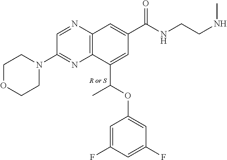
C1(C(OC2=CC(F)=CC(F)=C2)C)=CC(C(NCCNC)=O)=CC2=C1N=C(N1CCOCC1)C=N2.[R or S]
